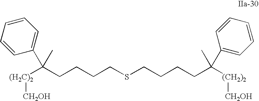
C(CCCSCCCCC([(CH2)2][CH2OH])(C)C1=CC=CC=C1)C([(CH2)2][CH2OH])(C1=CC=CC=C1)C
